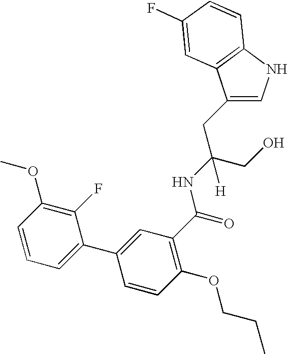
C1(CC(CO)(NC(=O)C2=C(OCCC)C=CC(C3=CC=CC(OC)=C3F)=C2)[H])=CNC2=C1C=C(F)C=C2
